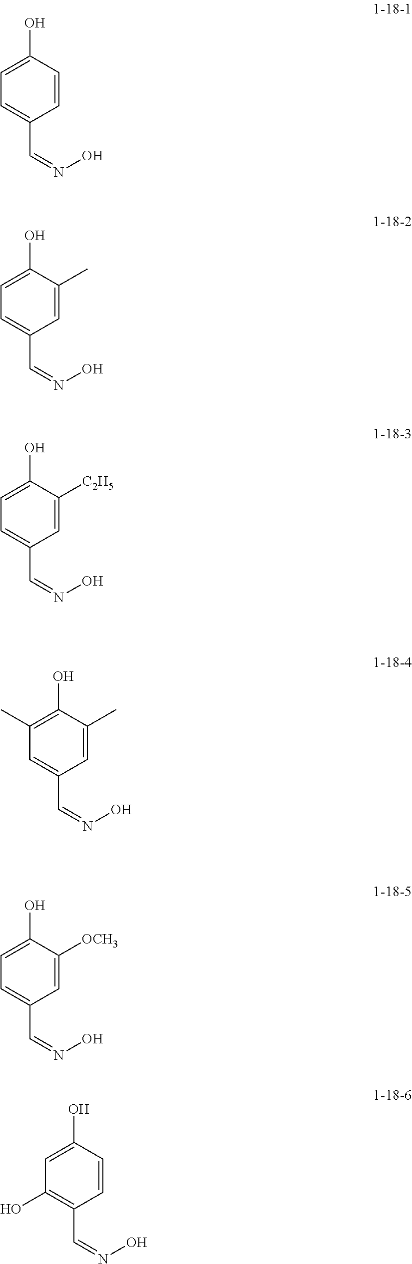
C1=CC(O)=CC=C1C=NO.C1=C(C)C(O)=CC=C1C=NO.C1=C([C2H5])C(O)=CC=C1C=NO.C1=C(C)C(O)=C(C)C=C1C=NO.C1=C([OCH3])C(O)=CC=C1C=NO.C1=CC(O)=CC(O)=C1C=NO
